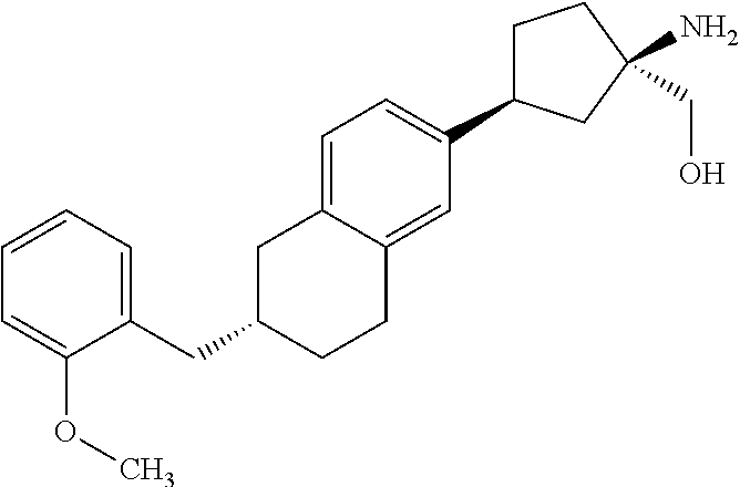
C(C1CCC2=CC(C3CCC(N)(CO)C3)=CC=C2C1)C1=CC=CC=C1OC
